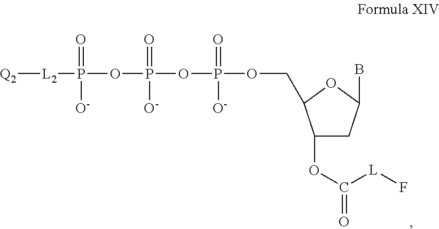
[Q2][L2]P(=O)(OP(=O)(OP(=O)(OCC1C(OC([L]F)=O)CC(B)O1)[O-])[O-])[O-]
